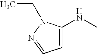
N(C)C1=CC=NN1CC
